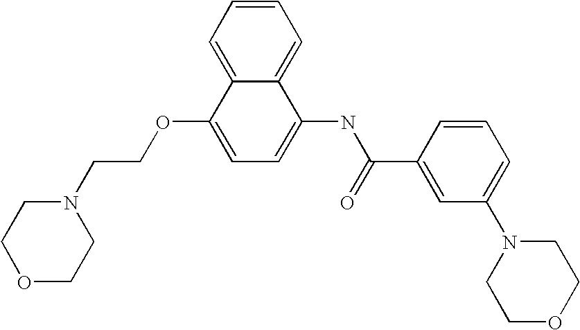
C1=CC=C2C(=C1)C(NC(C1=CC(N3CCOCC3)=CC=C1)=O)=CC=C2OCCN1CCOCC1
